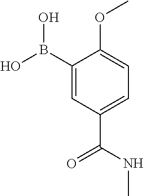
C1(B(O)O)=CC(C(=O)NC)=CC=C1OC
